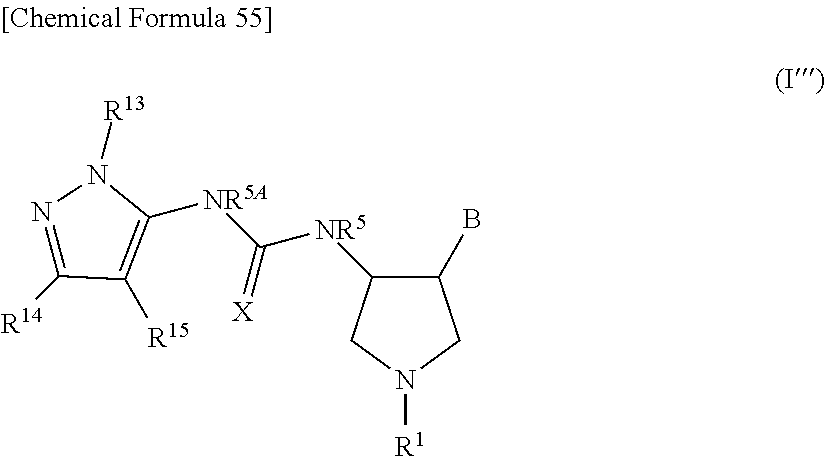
C1([NR5A]C([NR5]C2C(B)CN([R1])C2)=[X])=C([R15])C([R14])=NN1[R13]
